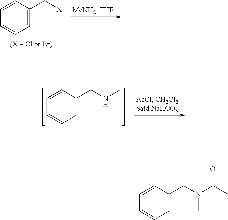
C1=CC(C[X])=CC=C1.C1=CC(CNC)=CC=C1.C1=CC(CN(C(C)=O)C)=CC=C1
